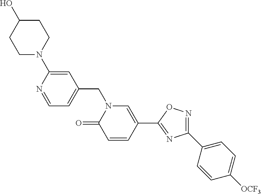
C1=NC(N2CCC(O)CC2)=CC(CN2C(=O)C=CC(C3=NC(C4=CC=C([OCF3])C=C4)=NO3)=C2)=C1
